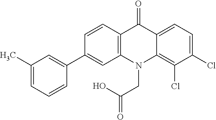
C12=C(N(CC(O)=O)C3=C(Cl)C(Cl)=CC=C3C1=O)C=C(C1=CC(C)=CC=C1)C=C2
